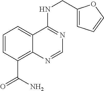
C1=CC(C(=O)N)=C2C(=C1)C(NCC1=CC=CO1)=NC=N2
